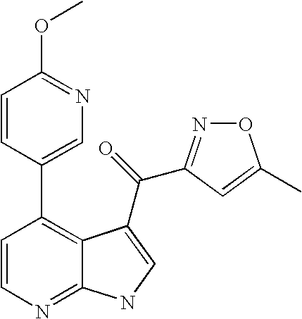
C1=CN=C2C(=C1C1=CN=C(OC)C=C1)C(C(=O)C1=NOC(C)=C1)=CN2
